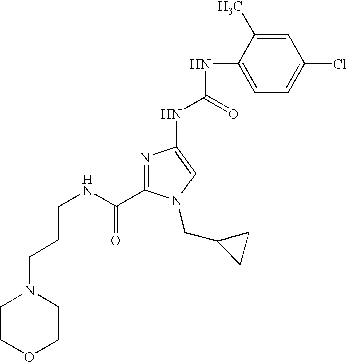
N1=C(C(NCCCN2CCOCC2)=O)N(CC2CC2)C=C1NC(NC1=CC=C(Cl)C=C1C)=O
